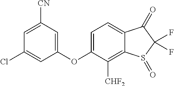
C1=C(OC2=CC([CN])=CC(Cl)=C2)C([CHF2])=C2C(=C1)C(=O)C(F)(F)S2=O
